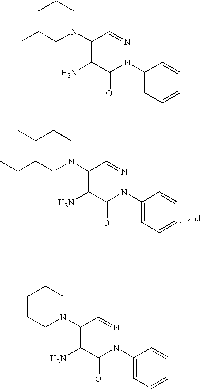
C1(N2C(=O)C(N)=C(N(CCCC)CCCC)C=N2)=CC=CC=C1.C1(N2C(=O)C(N)=C(N3CCCCC3)C=N2)=CC=CC=C1.C1(N2C(=O)C(N)=C(N(CCC)CCC)C=N2)=CC=CC=C1
